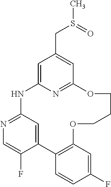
C1=C2N=C(C=C1CS(C)=O)OCCCOC1=C(C3=CC(=NC=C3F)N2)C=CC(F)=C1
